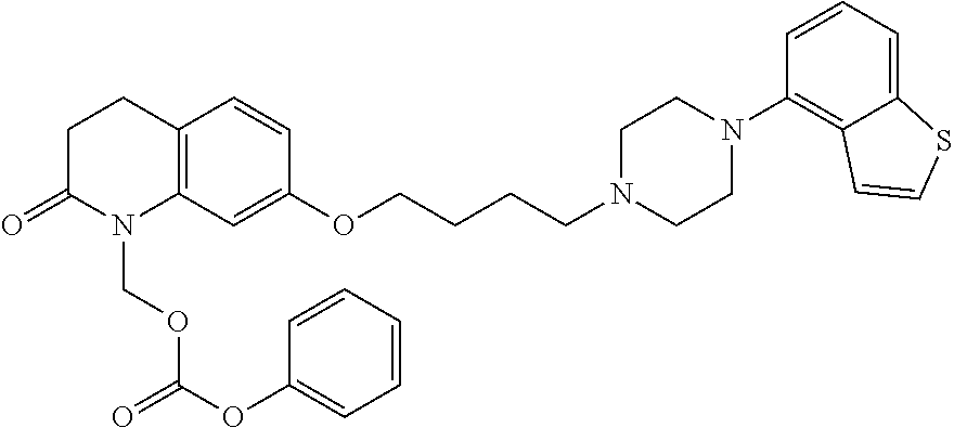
C12=C(C=C(OCCCCN3CCN(C4=C5C(=CC=C4)SC=C5)CC3)C=C1)N(COC(=O)OC1=CC=CC=C1)C(=O)CC2
